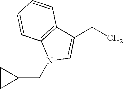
C1(CC)=CN(CC2CC2)C2=C1C=CC=C2
